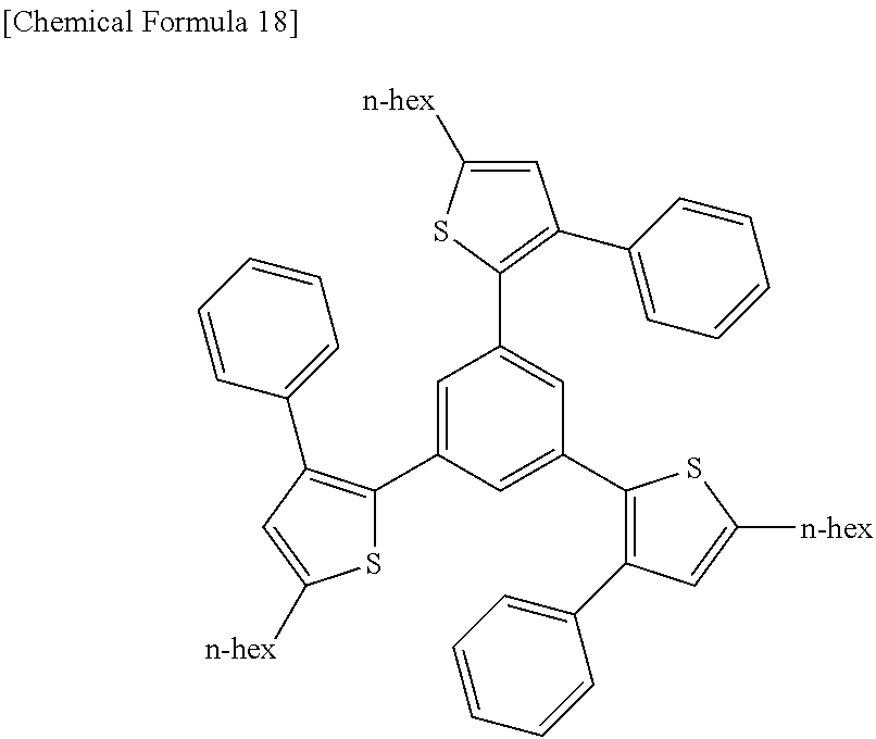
C1(C2=CC=CC=C2)=C(C2=CC(C3=C(C4=CC=CC=C4)C=C([n-hex])S3)=CC(C3=C(C4=CC=CC=C4)C=C([n-hex])S3)=C2)SC([n-hex])=C1
